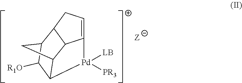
C12=CCC3C1C1C(C([R1O])C3C1)[Pd]2([LB])[PR3]
